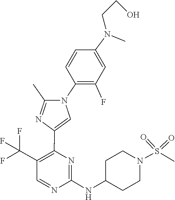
C1C(NC2=NC(C3=CN(C4=C(F)C=C(N(CCO)C)C=C4)C(C)=N3)=C(C(F)(F)F)C=N2)CCN(S(=O)(=O)C)C1
